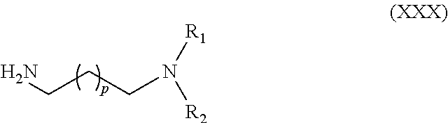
N(CCCN)([R1])[R2]
